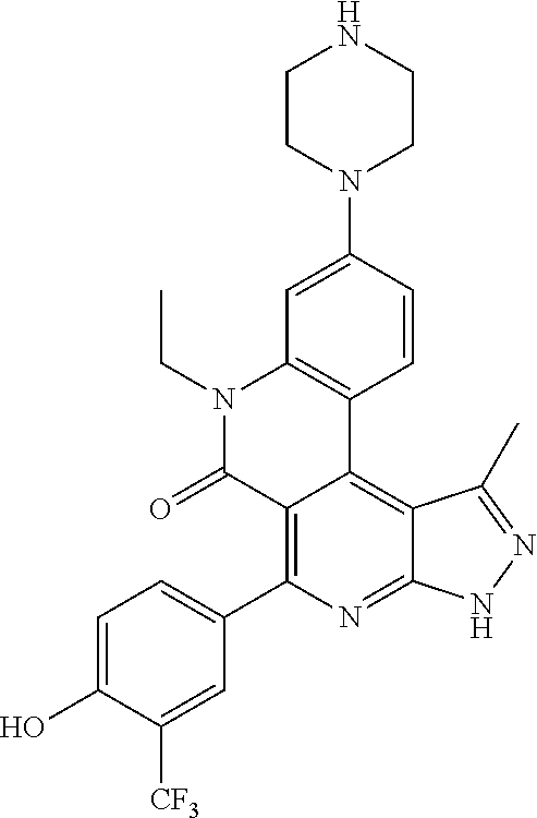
C1=C(O)C([CF3])=CC(C2=C3C(=C4C(=N2)NN=C4C)C2=C(N(CC)C3=O)C=C(N3CCNCC3)C=C2)=C1
